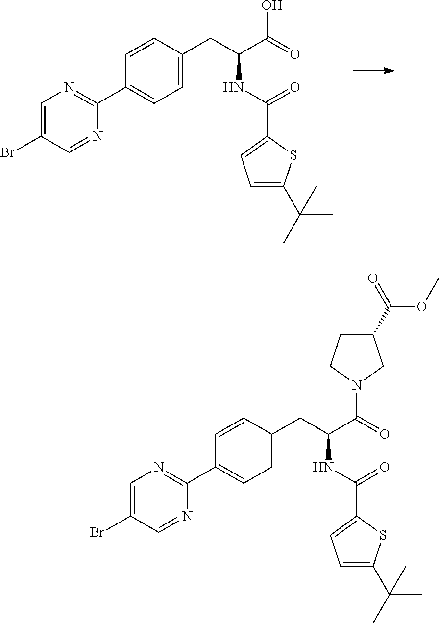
BrC1=CN=C(C2=CC=C(CC(NC(C3=CC=C(C(C)(C)C)S3)=O)C(O)=O)C=C2)N=C1.BrC1=CN=C(C2=CC=C(CC(NC(C3=CC=C(C(C)(C)C)S3)=O)C(N3CC(C(=O)OC)CC3)=O)C=C2)N=C1
